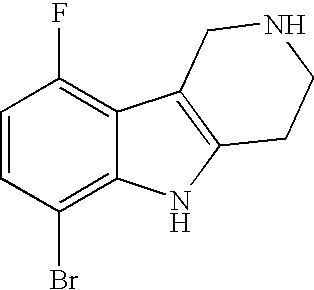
C1=CC(Br)=C2C(=C1F)C1=C(N2)CCNC1
